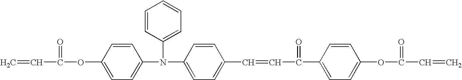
C=CC(OC1=CC=C(N(C2=CC=C(C=CC(C3=CC=C(OC(C=C)=O)C=C3)=O)C=C2)C2=CC=CC=C2)C=C1)=O
